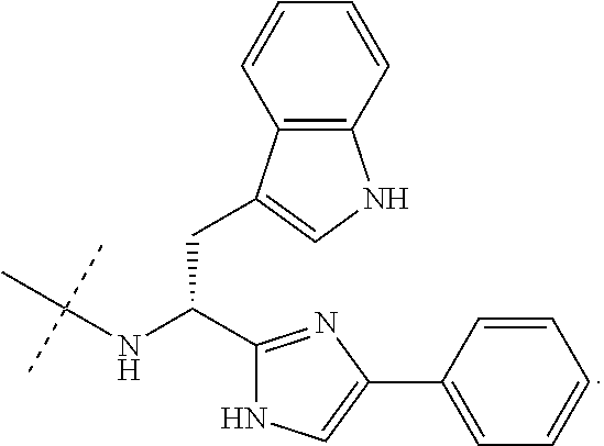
C1(C(NC(C)(C)C)CC2=CNC3=C2C=CC=C3)=NC(C2=CC=CC=C2)=CN1
